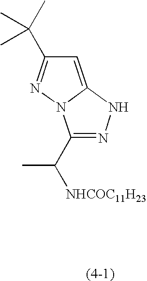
C1(C([NHCOC11H23])C)=NNC2=CC(C(C)(C)C)=NN12
